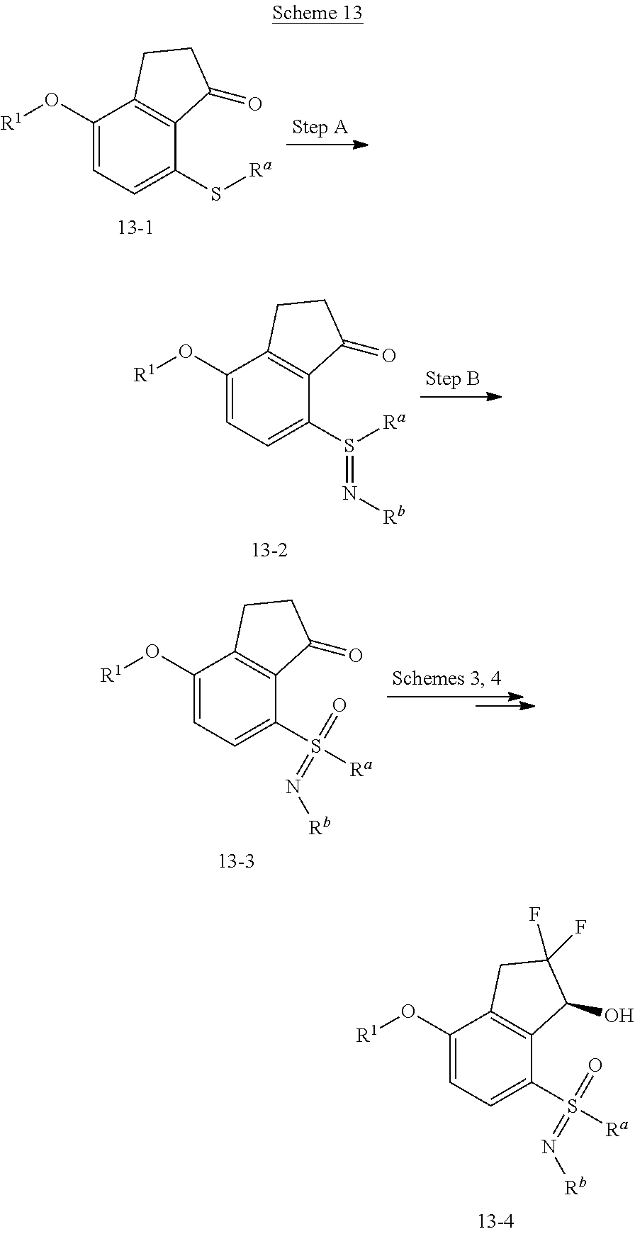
C1(O[R1])=CC=C(S[Ra])C2=C1CCC2=O.C1(O[R1])=CC=C(S([Ra])=N[Rb])C2=C1CCC2=O.C1(O[R1])=CC=C(S([Ra])(=N[Rb])=O)C2=C1CCC2=O.C1(O[R1])=CC=C(S([Ra])(=N[Rb])=O)C2=C1CC(F)(F)C2O
